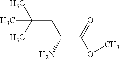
CC(CC(C(OC)=O)N)(C)C
